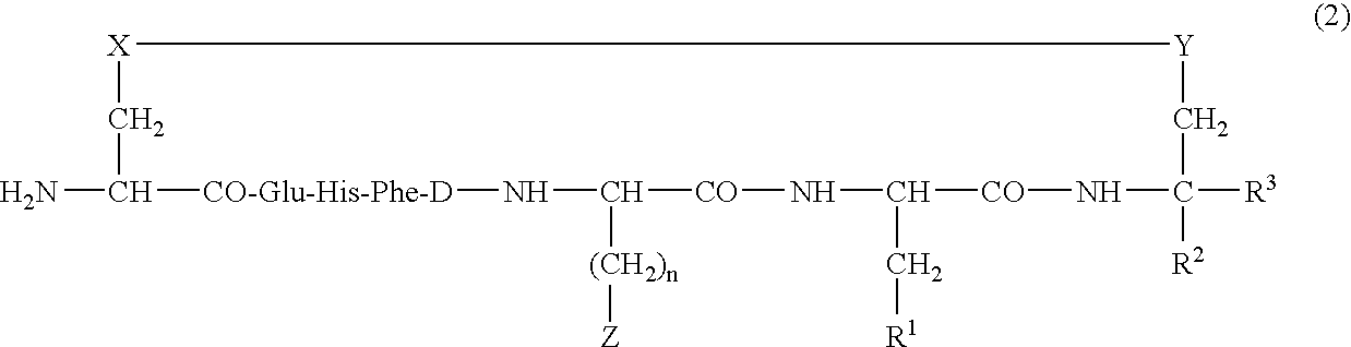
NC1[CO-Glu-His-Phe-D]NC([(CH2)n][Z])[CO]NC(C[R1])[CO]NC([R3])([R2])C[Y][X]C1
